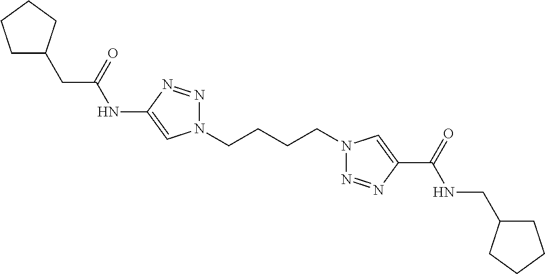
C1(NC(CC2CCCC2)=O)=CN(CCCCN2N=NC(C(=O)NCC3CCCC3)=C2)N=N1
